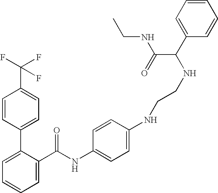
C1=C(C(NC2=CC=C(NCCNC(C3=CC=CC=C3)C(=O)NCC)C=C2)=O)C(C2=CC=C(C(F)(F)F)C=C2)=CC=C1
